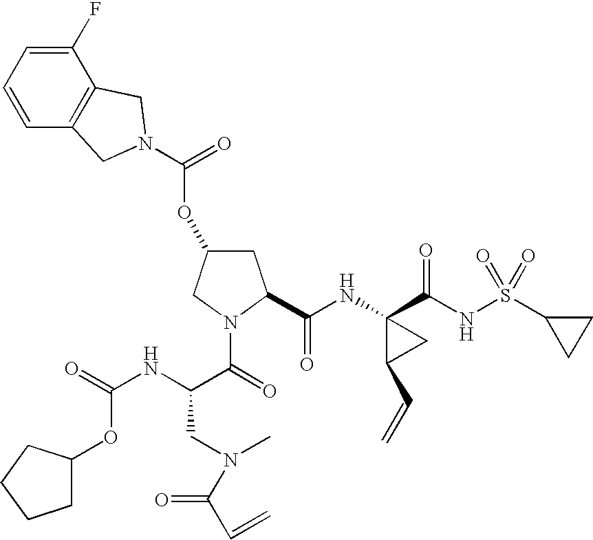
C1(F)=CC=CC2=C1CN(C(=O)OC1CC(C(NC3(C(NS(C4CC4)(=O)=O)=O)C(C=C)C3)=O)N(C(=O)C(NC(=O)OC3CCCC3)CN(C)C(C=C)=O)C1)C2
